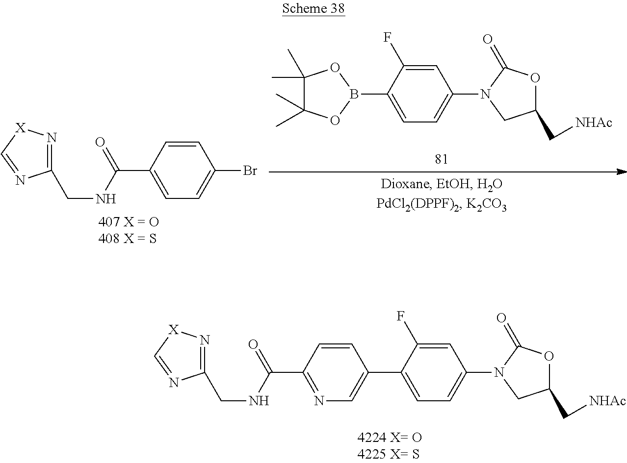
N(C(C1=NC=C(C2=CC=C(N3CC(C[NHAc])OC3=O)C=C2F)C=C1)=O)CC1=N[X]C=N1.C1=C(F)C(B2OC(C)(C)C(C)(C)O2)=CC=C1N1CC(C[NHAc])OC1=O.N(C(C1=CC=C(Br)C=C1)=O)CC1=N[X]C=N1
